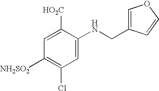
C1=C(NCC2=COC=C2)C([HO2C])=CC([NH2SO2])=C1Cl
